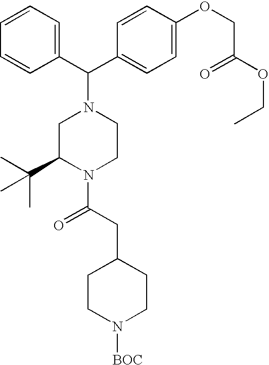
C1=CC=CC(C(N2CC(C(C)(C)C)N(C(CC3CCN([BOC])CC3)=O)CC2)C2=CC=C(OCC(OCC)=O)C=C2)=C1
